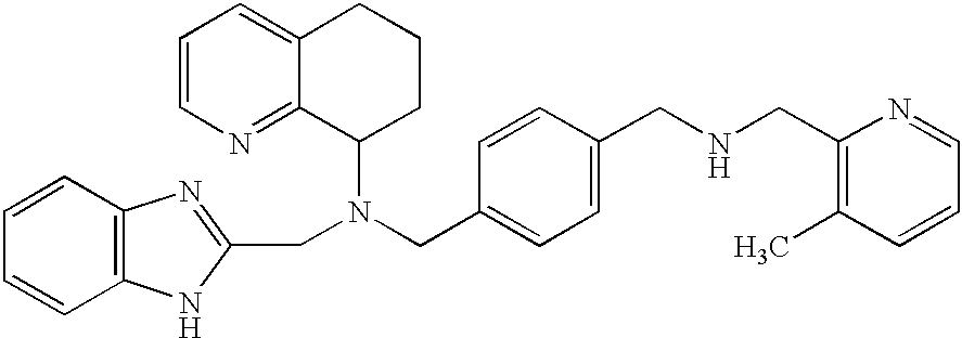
C1=CN=C2C(=C1)CCCC2N(CC1=CC=C(CNCC2=C(C)C=CC=N2)C=C1)CC1=NC2=C(N1)C=CC=C2
